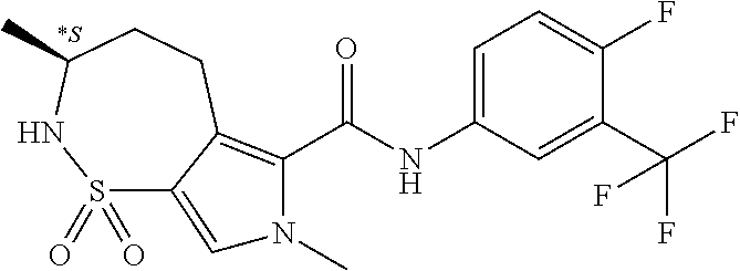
[*S].C1(C(F)(F)F)=CC(NC(=O)C2=C3C(=CN2C)S(=O)(=O)NC(C)CC3)=CC=C1F
